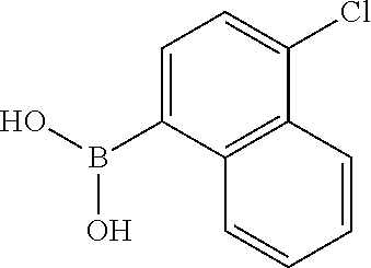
C1=C(B(O)O)C2=C(C(Cl)=C1)C=CC=C2
